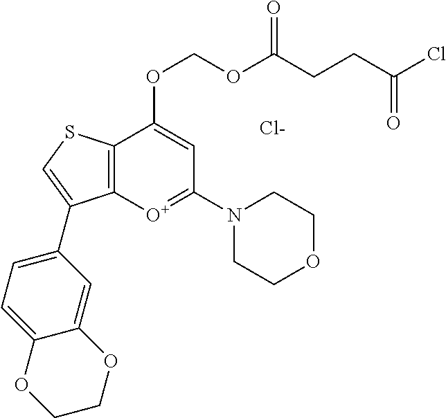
C12=C(C(OCOC(CCC(Cl)=O)=O)=CC(N3CCOCC3)=[O+]1)SC=C2C1=CC=C2C(=C1)OCCO2.[Cl-]
